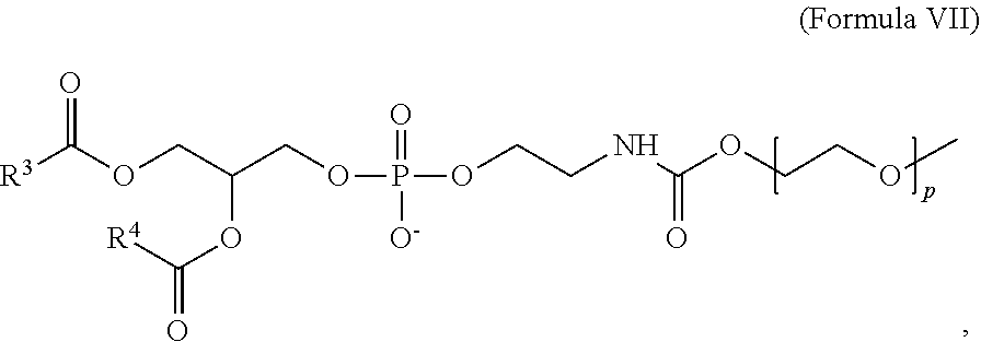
[R3]C(OCC(COP(OCCNC(OCCOC)=O)(=O)[O-])OC(=O)[R4])=O
